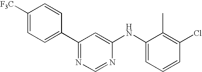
[F3C]C1=CC=C(C2=NC=NC(NC3=CC=CC(Cl)=C3C)=C2)C=C1
